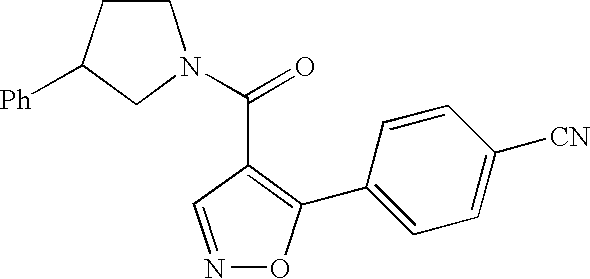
N1=CC(C(=O)N2CCC([Ph])C2)=C(C2=CC=C([CN])C=C2)O1
